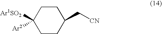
C1CC(C[CN])CCC1([Ar1SO2])[Ar2]
